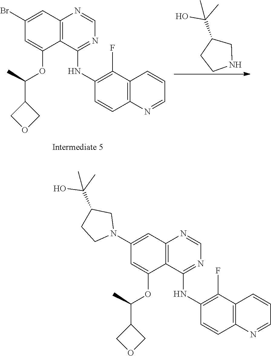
C1(N2CC(C(C)(O)C)CC2)=CC2=C(C(OC(C3COC3)C)=C1)C(NC1=C(F)C3=C(C=C1)N=CC=C3)=NC=N2.C1(Br)=CC2=C(C(OC(C3COC3)C)=C1)C(NC1=C(F)C3=C(C=C1)N=CC=C3)=NC=N2.C1CNCC1C(C)(O)C
